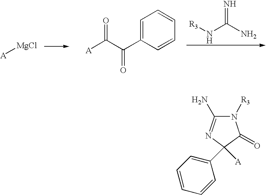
[A]C(C(C1=CC=CC=C1)=O)=O.[R3]NC(N)=N.[A][MgCl].N1([R3])C(N)=NC(C2=CC=CC=C2)([A])C1=O
